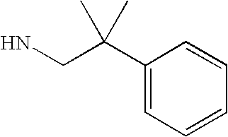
NCC(C1=CC=CC=C1)(C)C
